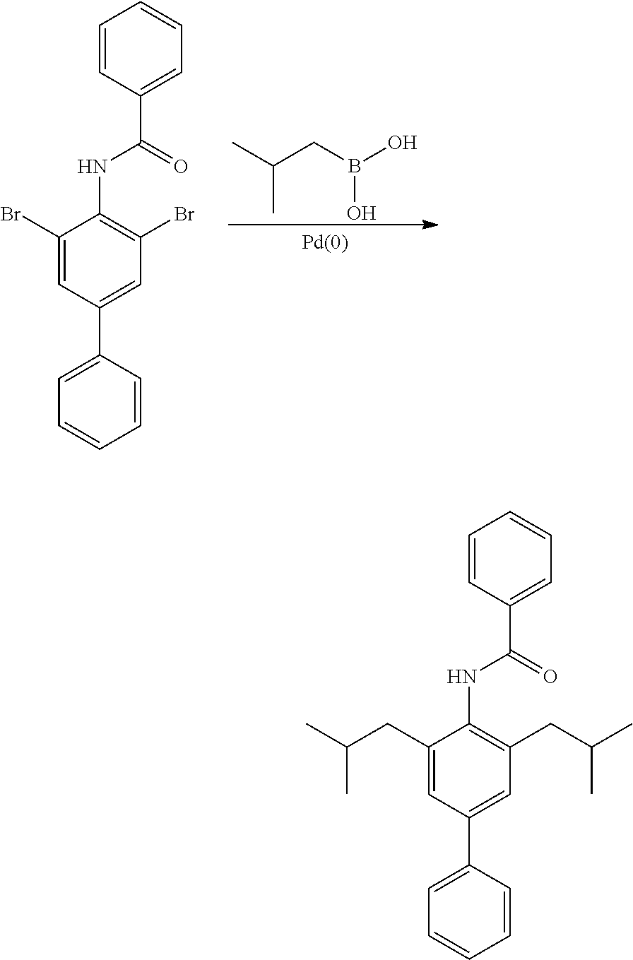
C1=CC(C(=O)NC2=C(Br)C=C(C3=CC=CC=C3)C=C2Br)=CC=C1.CC(CB(O)O)C.C1=CC(C(=O)NC2=C(CC(C)C)C=C(C3=CC=CC=C3)C=C2CC(C)C)=CC=C1
